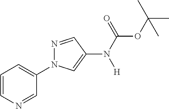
C1=CN=CC(N2N=CC(N(C(=O)OC(C)(C)C)[H])=C2)=C1
